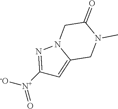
N12N=C([N+]([-O])=O)C=C1CN(C)C(=O)C2
